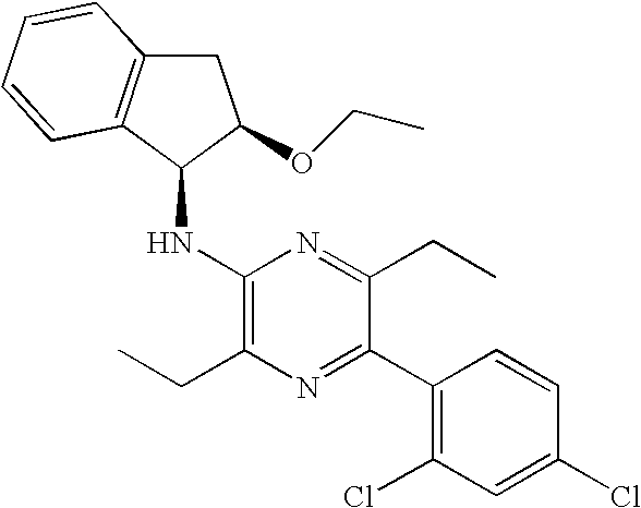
C1(C2=NC(CC)=C(NC3C(OCC)CC4=C3C=CC=C4)N=C2CC)=C(Cl)C=C(Cl)C=C1
